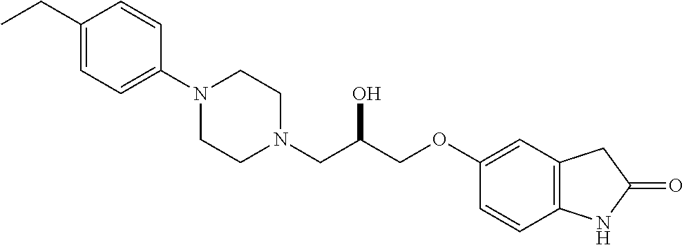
C1(CC)=CC=C(N2CCN(CC(COC3=CC4=C(C=C3)NC(=O)C4)O)CC2)C=C1
